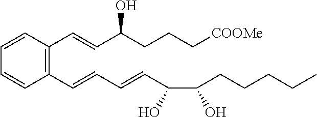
C(O)(CCCCC)C(O)C=CC=CC1=C(C=CC(CCC[COOMe])O)C=CC=C1
